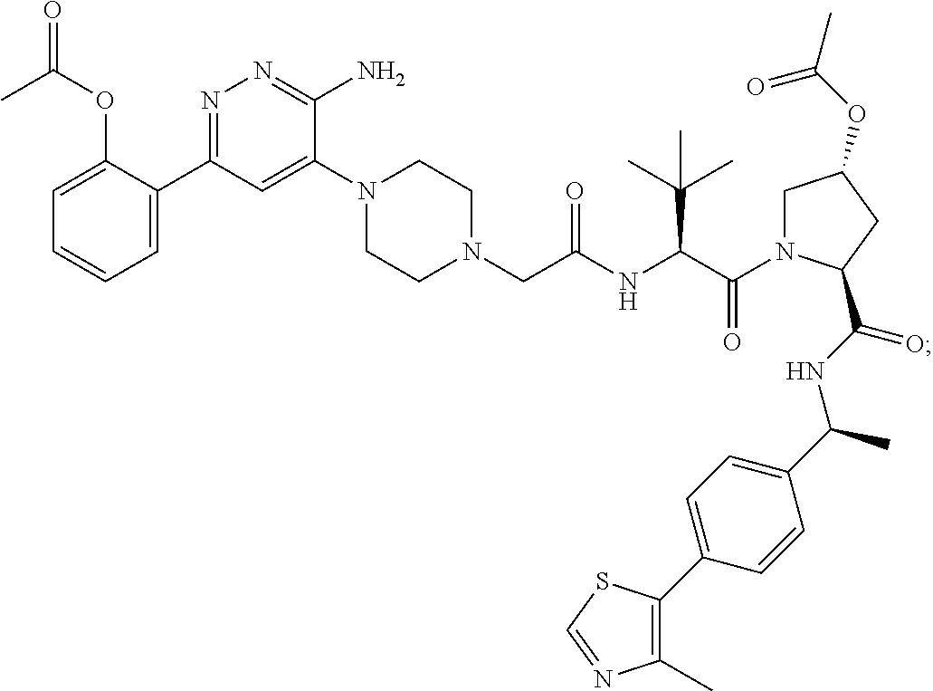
N1(CC(NC(C(N2CC(OC(C)=O)CC2C(NC(C2=CC=C(C3=C(C)N=CS3)C=C2)C)=O)=O)C(C)(C)C)=O)CCN(C2=CC(C3=CC=CC=C3OC(=O)C)=NN=C2N)CC1
